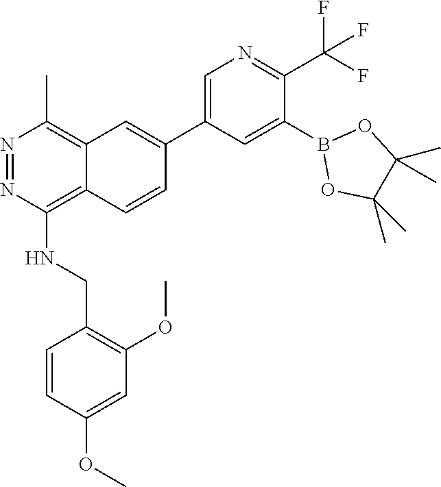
O(C)C1=CC(OC)=C(CNC2=C3C(=C(C)N=N2)C=C(C2=CN=C(C(F)(F)F)C(B4OC(C)(C)C(C)(C)O4)=C2)C=C3)C=C1
